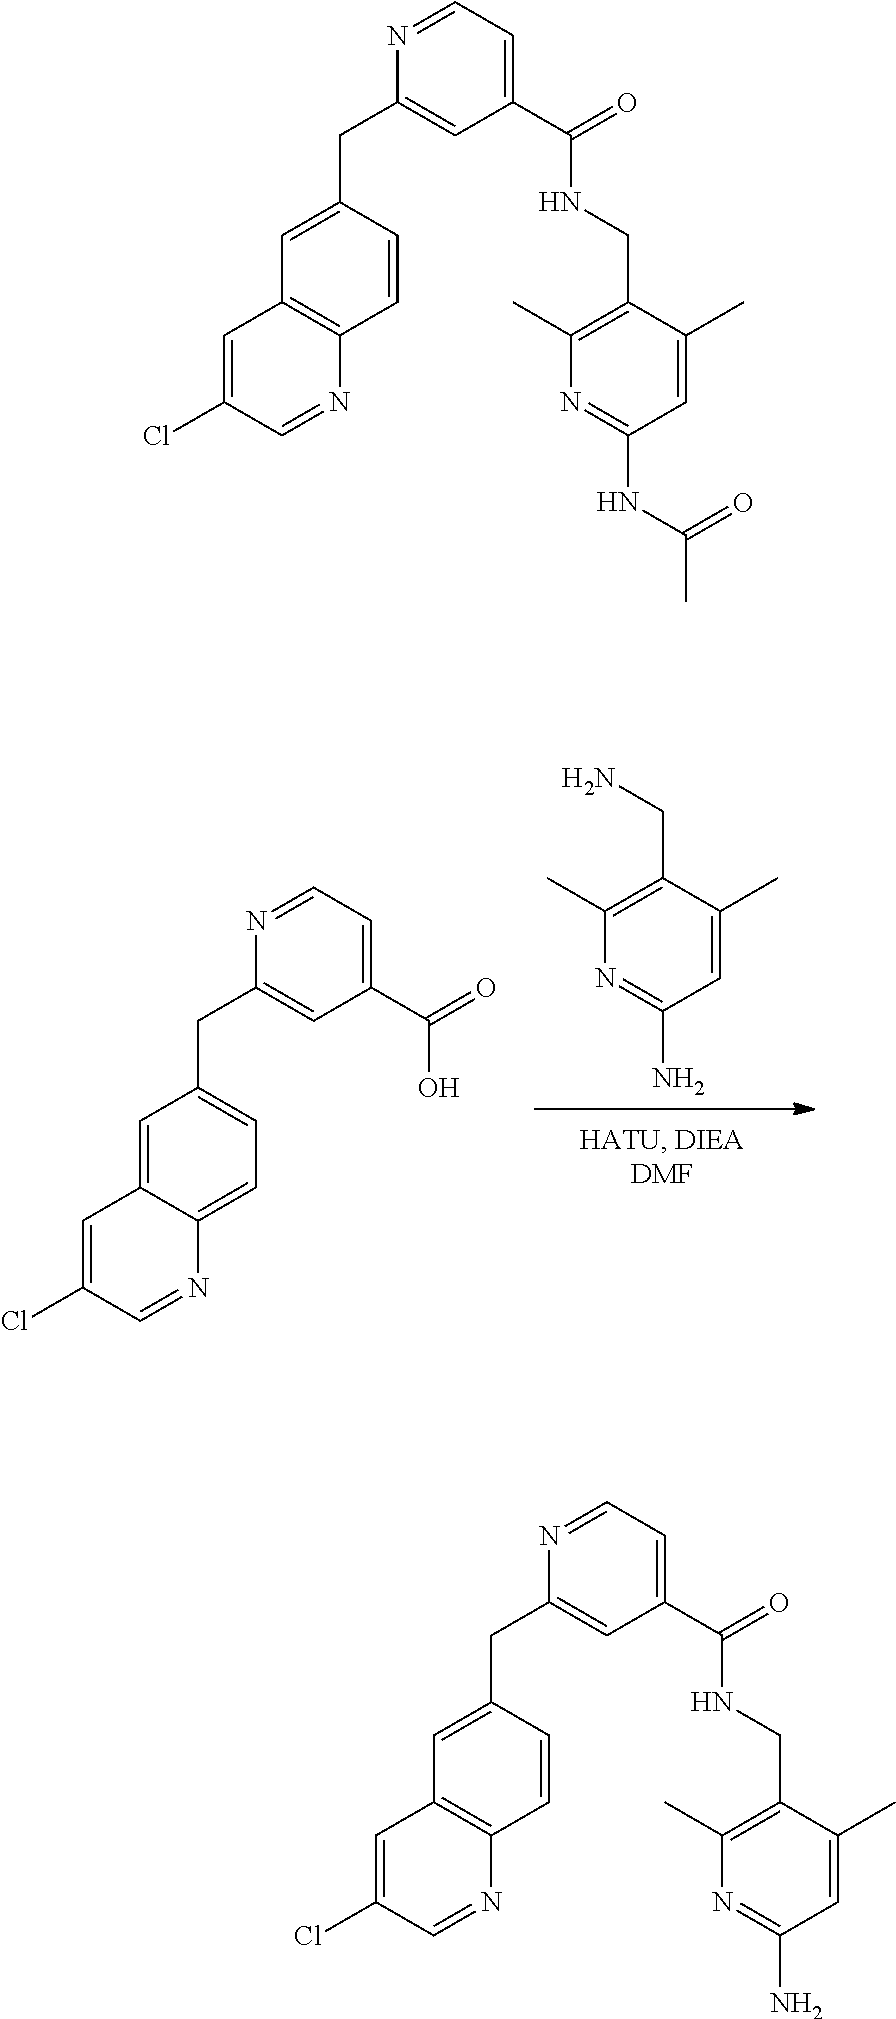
C(N)C1=C(C)N=C(N)C=C1C.C1(Cl)=CC2=CC(CC3=CC(C(=O)O)=CC=N3)=CC=C2N=C1.C(NC(C1=CC=NC(CC2=CC3=C(N=CC(Cl)=C3)C=C2)=C1)=O)C1=C(C)N=C(N)C=C1C.C(NC(C1=CC=NC(CC2=CC3=C(N=CC(Cl)=C3)C=C2)=C1)=O)C1=C(C)N=C(NC(C)=O)C=C1C
